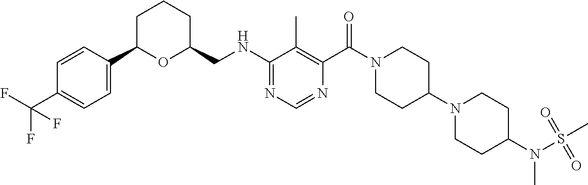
C1=CC(C2OC(CNC3=NC=NC(C(N4CCC(N5CCC(N(S(=O)(=O)C)C)CC5)CC4)=O)=C3C)CCC2)=CC=C1C(F)(F)F
